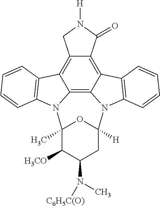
C12=C3C4=C5C(=C1C(=O)N([H])C2)C1=C(N5C2([H])CC(N(C)[C6H5C(O)])C([H3CO])C(C)(N4C4=C3C=CC=C4)O2)C=CC=C1
